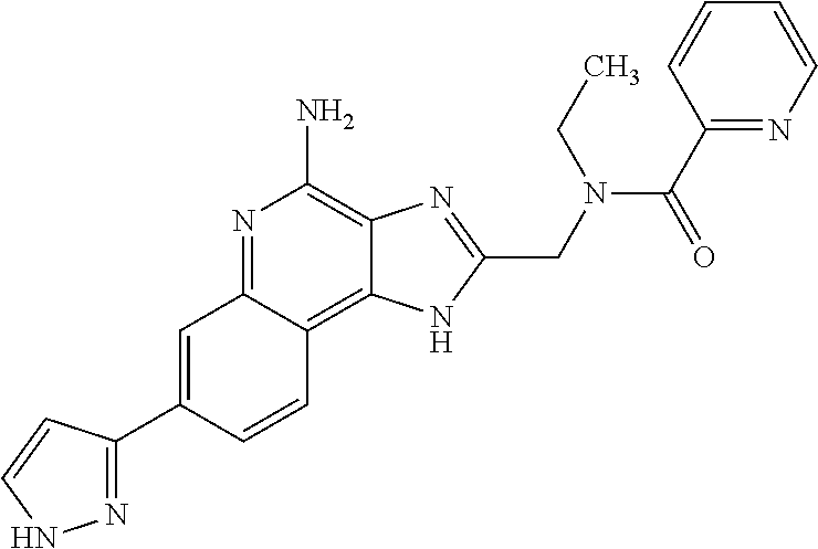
C1=C(C2=NNC=C2)C=CC2=C3C(=C(N)N=C12)N=C(CN(C(C1=NC=CC=C1)=O)CC)N3
